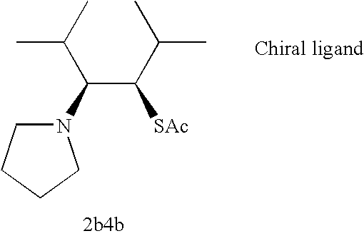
CC(C)C(C(C(C)C)[SAc])N1CCCC1
